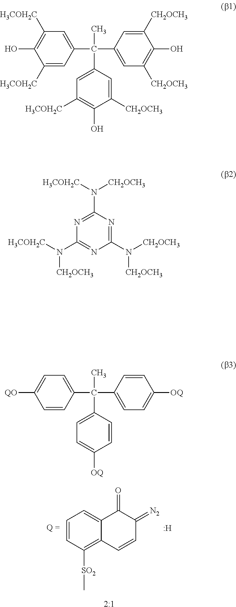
C1=C(C(C2=CC([CH2OCH3])=C(O)C([CH2OCH3])=C2)(C)C2=CC([H3COH2C])=C(O)C([CH2OCH3])=C2)C=C([H3COH2C])C(O)=C1[H3COH2C].C1=C(C(C2=CC=C([OQ])C=C2)(C)C2=CC=C([OQ])C=C2)C=CC([QO])=C1.[2:1].C1=CC([SO2]C)=C2C(=C1)C(=O)C(=[N2])C=C2.[H].N1=C(N([CH2OCH3])[H3COH2C])N=C(N([CH2OCH3])[CH2OCH3])N=C1N([H3COH2C])[CH2OCH3]
